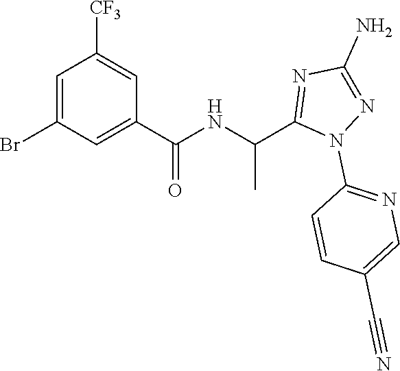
C1=C(Br)C=C(C(=O)NC(C)C2=NC(N)=NN2C2=NC=C(C#N)C=C2)C=C1[CF3]
